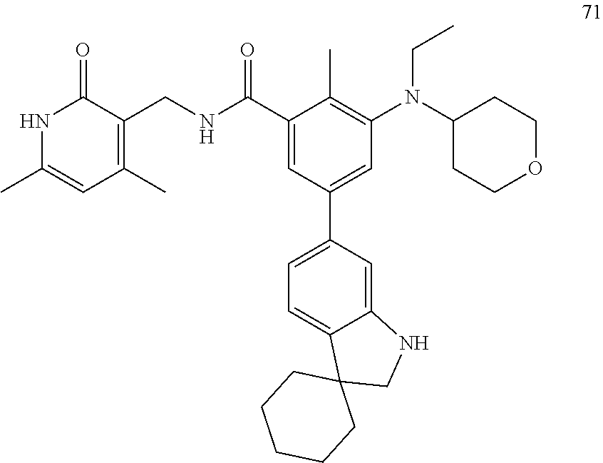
N1C(C)=CC(C)=C(CNC(C2=CC(C3=CC=C4C(=C3)NCC43CCCCC3)=CC(N(C3CCOCC3)CC)=C2C)=O)C1=O
